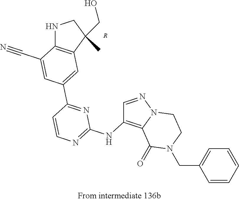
[R].C1=C(C2=NC(NC3=C4N(N=C3)CCN(CC3=CC=CC=C3)C4=O)=NC=C2)C=C(C#N)C2=C1C(C)(CO)CN2
